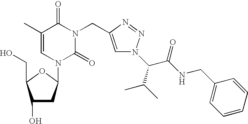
C1(O)CC(N2C(=O)N(CC3=CN(C(C(NCC4=CC=CC=C4)=O)C(C)C)N=N3)C(=O)C(C)=C2)OC1CO
